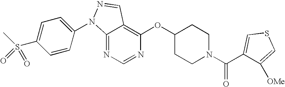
C12=NC=NC(OC3CCN(C(C4=CSC=C4[OMe])=O)CC3)=C1C=NN2C1=CC=C(S(C)(=O)=O)C=C1
